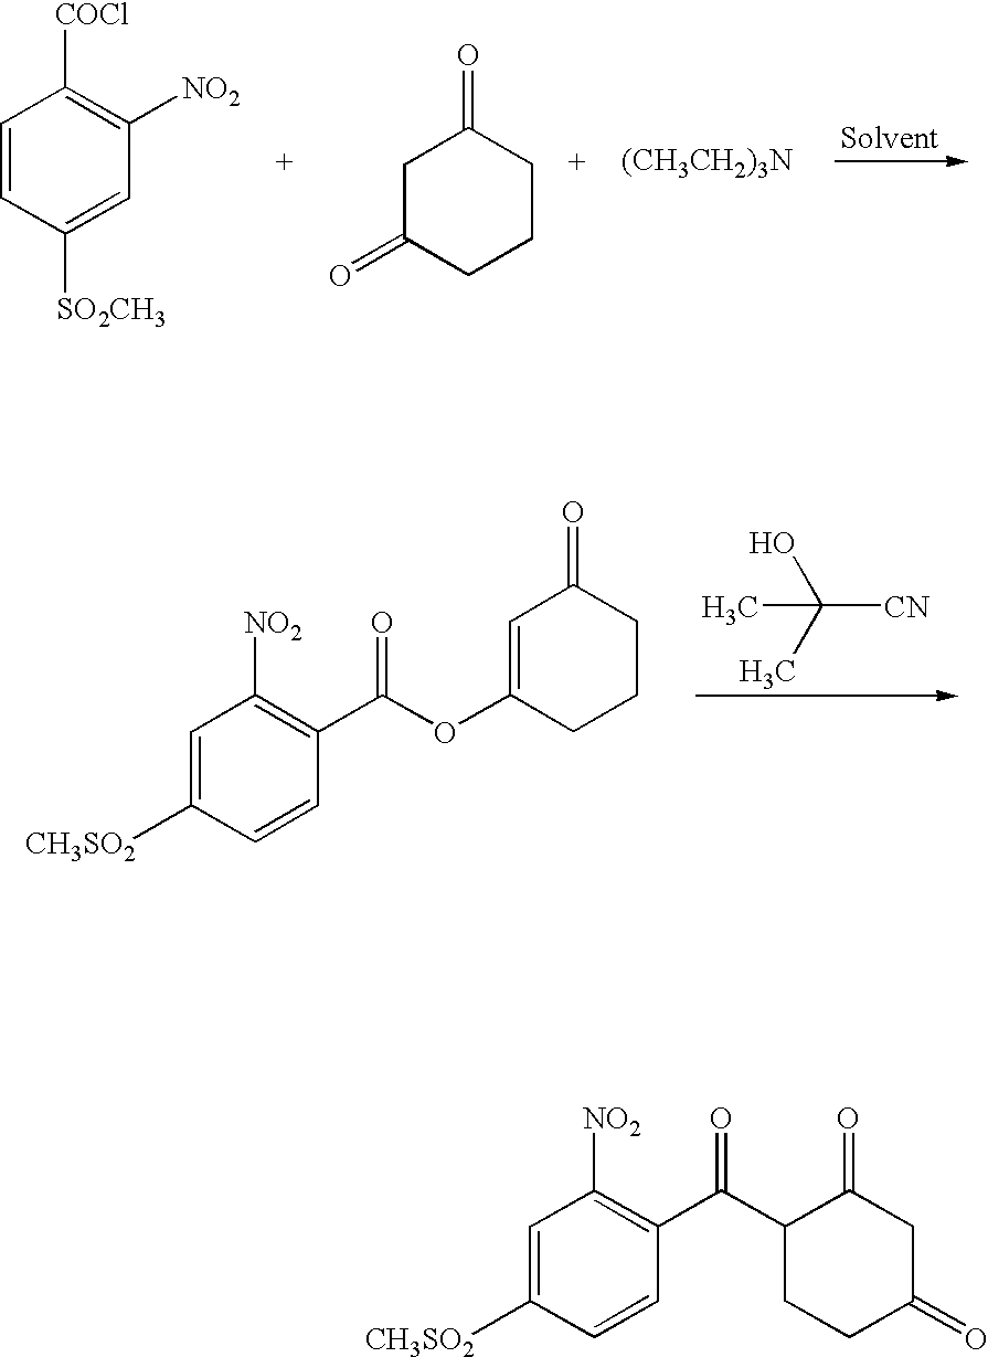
C1=CC([SO2CH3])=CC([NO2])=C1[COCl].C1C(=O)CCCC1=O.[(CH3CH2)3N].C([CN])(C)(O)C.C1=C([CH3SO2])C=CC(C(OC2=CC(=O)CCC2)=O)=C1[NO2].C1=C([CH3SO2])C=CC(C(C2C(=O)CC(=O)CC2)=O)=C1[NO2]
